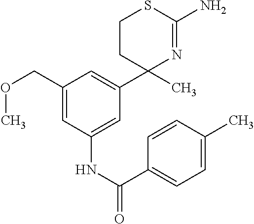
C1(C2(C)N=C(N)SCC2)=CC(COC)=CC(NC(C2=CC=C(C)C=C2)=O)=C1
